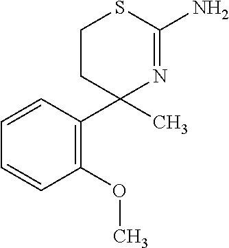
C1(OC)=C(C2(C)N=C(N)SCC2)C=CC=C1
